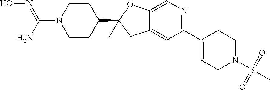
C(N1CCC(C2(C)CC3=CC(C4=CCN(S(C)(=O)=O)CC4)=NC=C3O2)CC1)(N)=NO
